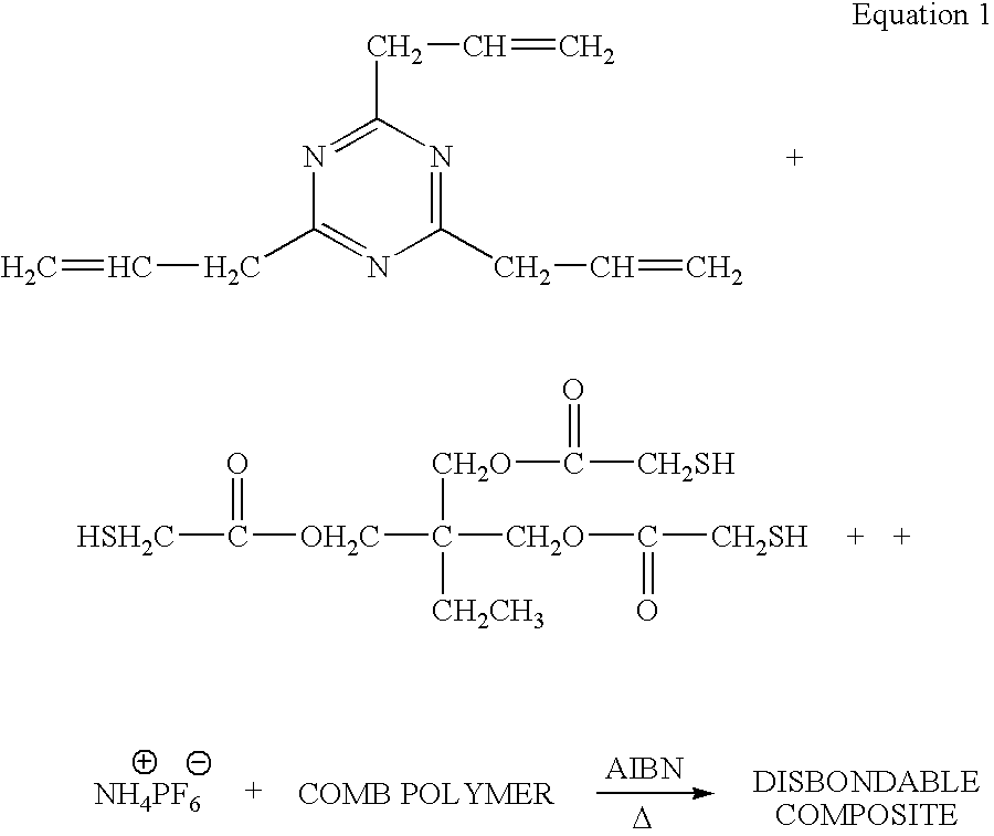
C1(CC=C)=NC(CC=C)=NC(CC=C)=N1.[HSH2C]C([OH2C]C([CH2O]C([CH2SH])=O)([CH2O]C([CH2SH])=O)[CH2CH3])=O.[NH4PF6].[COMB POLYMER].[D]
